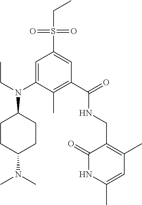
C1=C(N(CC)C2CCC(N(C)C)CC2)C(C)=C(C(=O)NCC2=C(C)C=C(C)NC2=O)C=C1S(CC)(=O)=O
